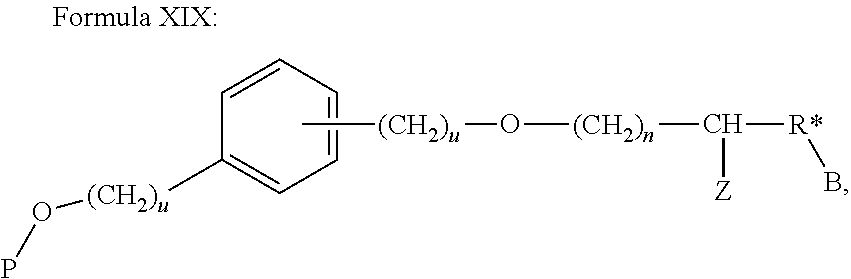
C1=CC=CC=C1[(CH2)u]OP.C[(CH2)u]O[(CH2)n]C([Z])[R*]B
